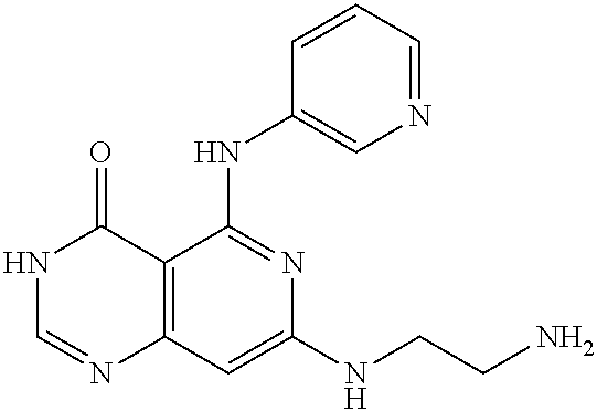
C12=C(C=C(NCCN)N=C1NC1=CN=CC=C1)N=CNC2=O
